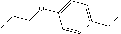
CCCOC1=CC=C(CC)C=C1
